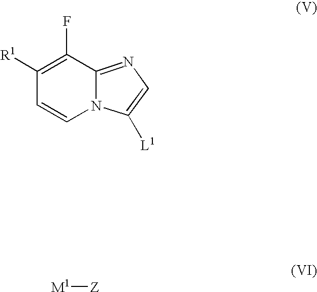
C1([R1])=C(F)C2=NC=C([L1])N2C=C1.[M1][Z]
